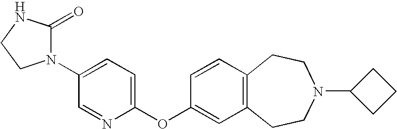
C1=CC2=C(C=C1OC1=CC=C(N3C(=O)NCC3)C=N1)CCN(C1CCC1)CC2
